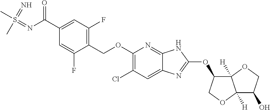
C1(COC2=C(Cl)C=C3C(=N2)NC(OC2C4([H])C([H])(OC2)C(O)CO4)=N3)=C(F)C=C(C(N=S(C)(=N)C)=O)C=C1F
